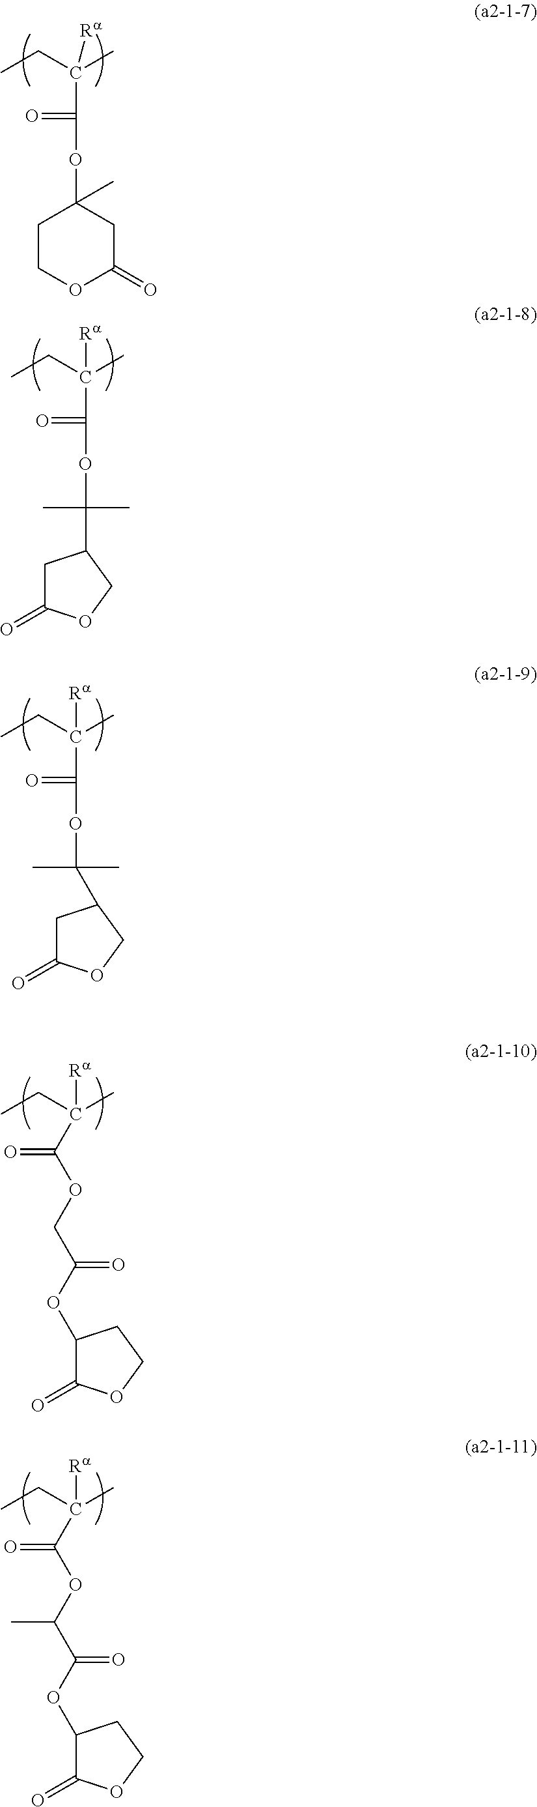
CCC(C)([Ra])C(=O)OC1(C)CCOC(=O)C1.CCC(C)([Ra])C(=O)OC(C1CC(=O)OC1)(C)C.C1(=O)OCCC1OC(COC(C(CC)(C)[Ra])=O)=O.C1(=O)OCCC1OC(C(OC(C(CC)(C)[Ra])=O)C)=O.C1C(=O)OCC1C(OC(C(CC)(C)[Ra])=O)(C)C
